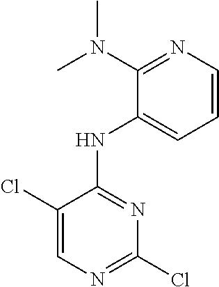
ClC1=NC=C(Cl)C(NC2=CC=CN=C2N(C)C)=N1
